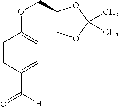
C1=CC(C([H])=O)=CC=C1OCC1COC(C)(C)O1
